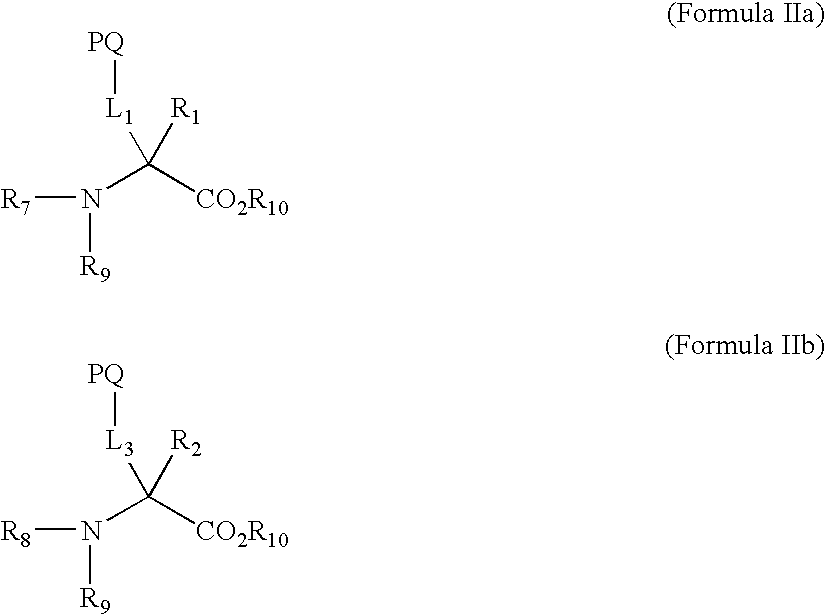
[R7]N([R9])C([CO2R10])([R1])[L1][PQ].[R8]N([R9])C([CO2R10])([R2])[L3][PQ]
